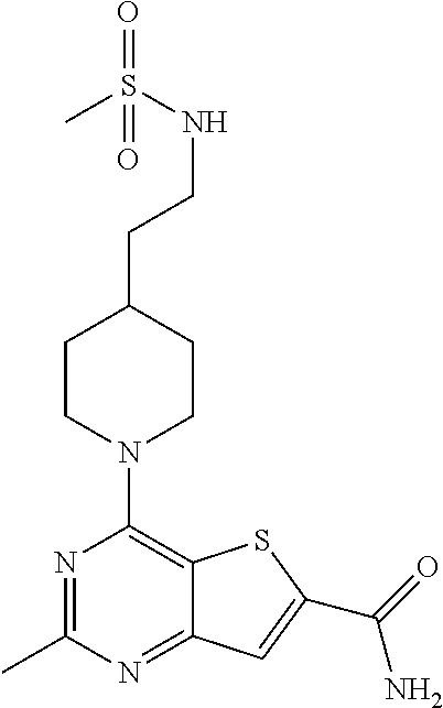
N1=C(C)N=C2C(=C1N1CCC(CCNS(C)(=O)=O)CC1)SC(C(=O)N)=C2
